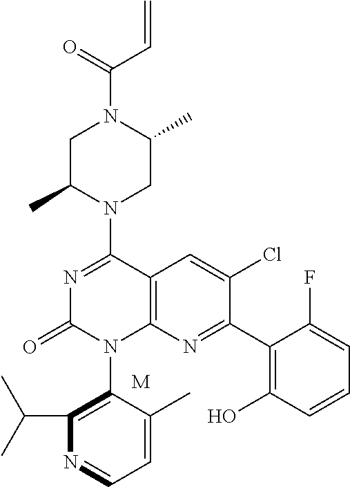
C12=C(N=C(C3=C(O)C=CC=C3F)C(Cl)=C1)N(C1=C(C(C)C)N=CC=C1C)C(=O)N=C2N1CC(C)N(C(C=C)=O)CC1C.[M]
